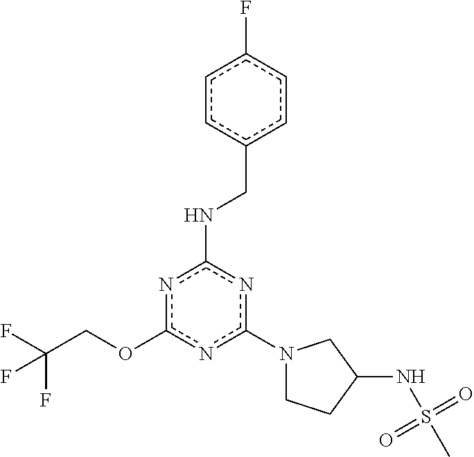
O(c1nc(NCc2ccc(F)cc2)nc(N2CCC(NS(C)(=O)=O)C2)n1)CC(F)(F)F
